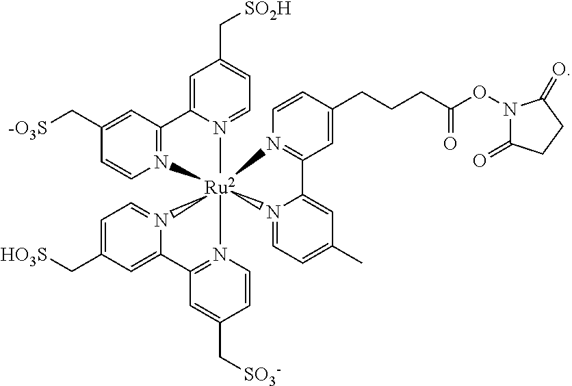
C1=C2N(=CC=C1C[SO2H])[Ru2]13(N4=C2C=C(C[-O3S])C=C4)(N2=CC=C(C[HO3S])C=C2C2=N1C=CC(C[SO3-])=C2)N1=CC=C(C)C=C1C1=N3C=CC(CCCC(ON2C(=O)CCC2=O)=O)=C1
